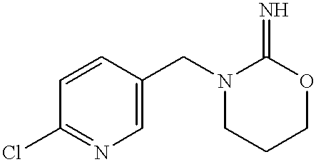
C1=CC(CN2CCCOC2=N)=CN=C1Cl
